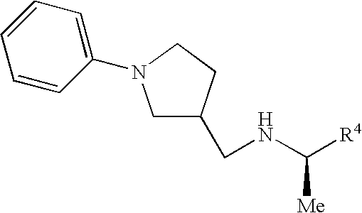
C1C(CNC([R4])[Me])CCN1C1=CC=CC=C1
